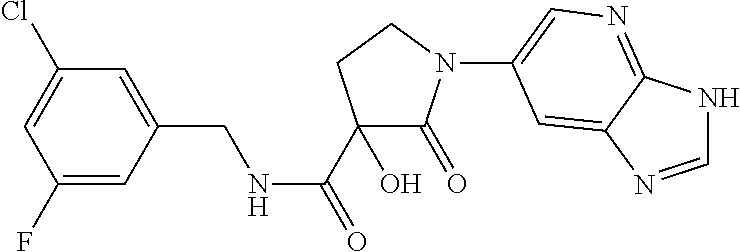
C1(O)(C(NCC2=CC(Cl)=CC(F)=C2)=O)C(=O)N(C2=CN=C3NC=NC3=C2)CC1
